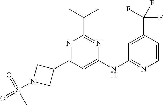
N1=C(C2CN(S(=O)(=O)C)C2)C=C(NC2=NC=CC(C(F)(F)F)=C2)N=C1C(C)C
